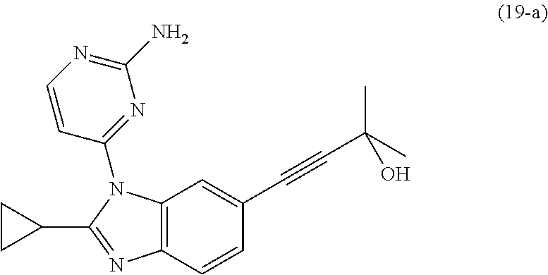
C12=C(C=CC(C#CC(C)(C)O)=C1)N=C(C1CC1)N2C1=NC(N)=NC=C1
